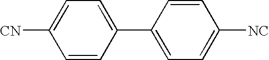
C1=C([CN])C=CC(C2=CC=C([NC])C=C2)=C1
